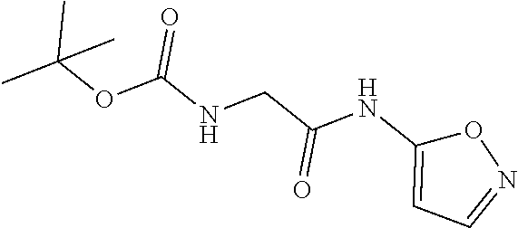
C(NC1=CC=NO1)(=O)CNC(OC(C)(C)C)=O
